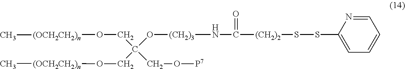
C(C(O[(CH2)3]NC(=O)[(CH2)2]SSC1=CC=CC=N1)(CO[(OCH2CH2)n]C)CO[P7])O[(OCH2CH2)n]C
